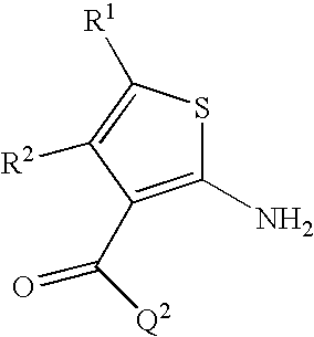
C1(N)=C(C([Q2])=O)C([R2])=C([R1])S1
